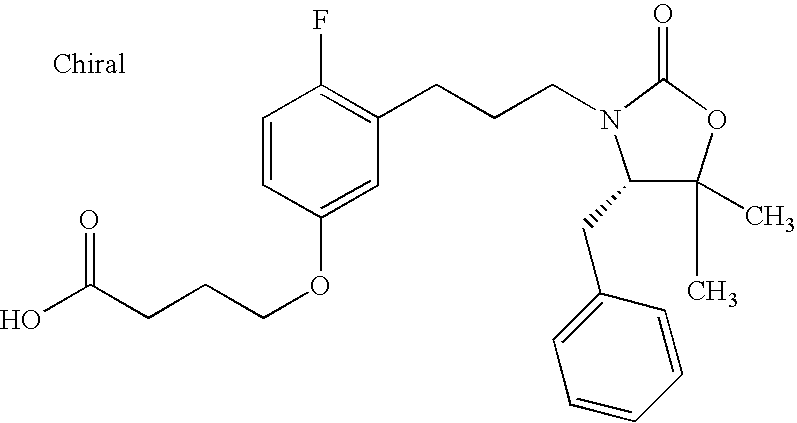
C1(CC2=CC=CC=C2)C(C)(C)OC(=O)N1CCCC1=C(F)C=CC(OCCCC(O)=O)=C1
